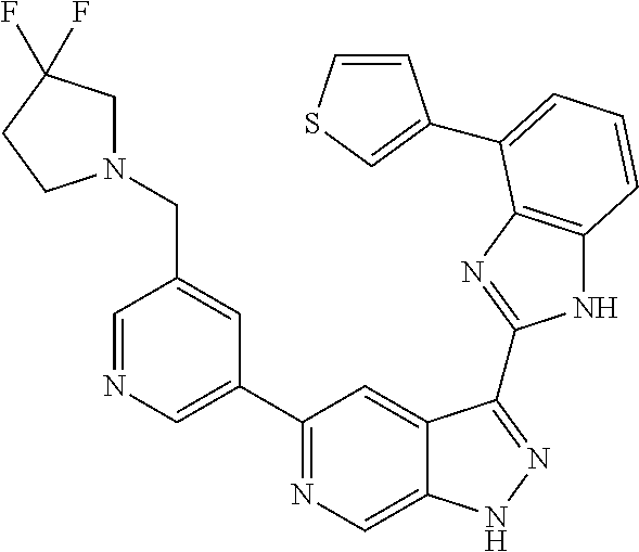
C1=NC=C(C2=NC=C3C(=C2)C(C2=NC4=C(N2)C=CC=C4C2=CSC=C2)=NN3)C=C1CN1CC(F)(F)CC1
